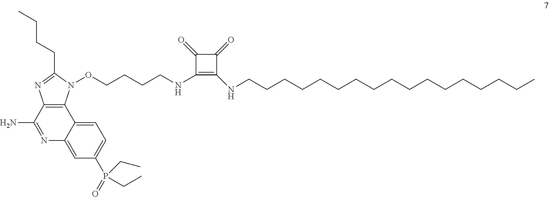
C12=C(N(OCCCCNC3=C(NCCCCCCCCCCCCCCCCC)C(=O)C3=O)C(CCCC)=N1)C1=CC=C(P(CC)(=O)CC)C=C1N=C2N
